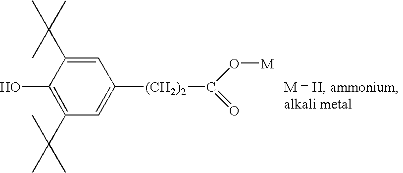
C1(O)=C(C(C)(C)C)C=C([(CH2)2]C(O[M])=O)C=C1C(C)(C)C
